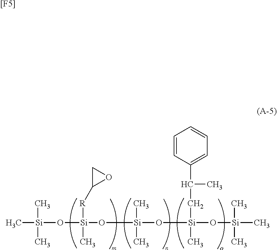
C[Si](C)(C)O[Si](C)(O[Si](C)(C)O[Si](CC(C)C1=CC=CC=C1)(C)O[Si](C)(C)C)[R]C1OC1.[[F5]]
